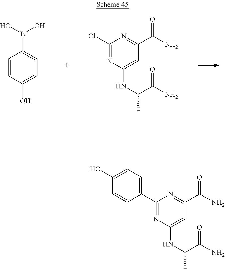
C1=CC(O)=CC=C1B(O)O.C1(Cl)=NC(NC(C(=O)N)C)=CC(C(=O)N)=N1.OC1=CC=C(C2=NC(NC(C)C(N)=O)=CC(C(N)=O)=N2)C=C1
